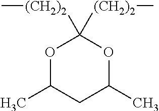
O1C(C)CC(C)OC1([(CH2)2]C)[(CH2)2]C
